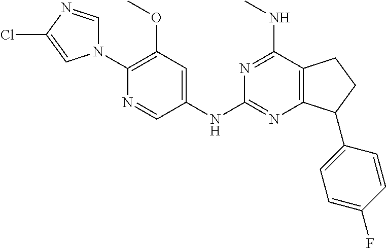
C1(N2C=NC(Cl)=C2)=C(OC)C=C(NC2=NC3=C(C(NC)=N2)CCC3C2=CC=C(F)C=C2)C=N1
